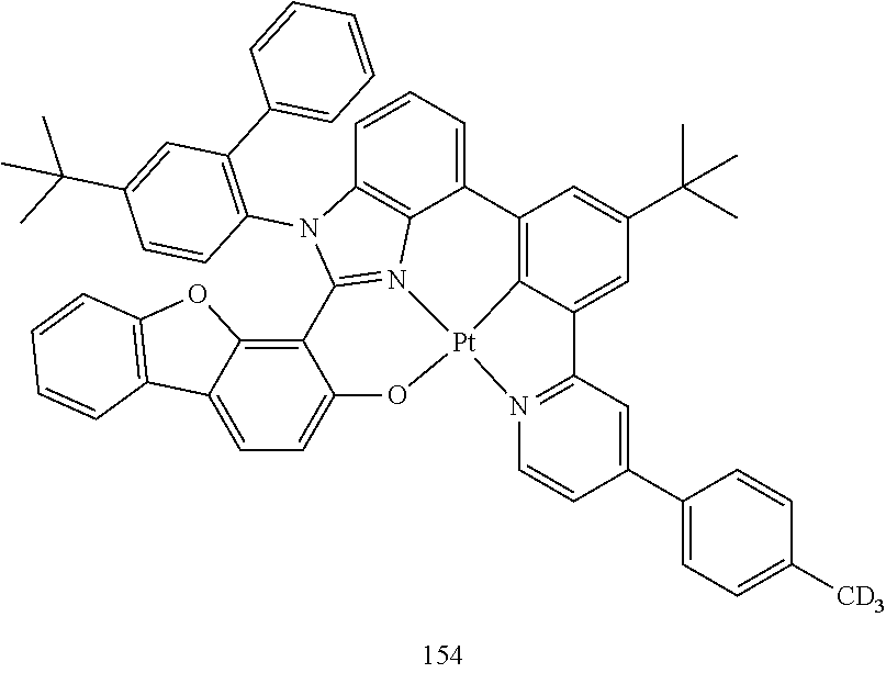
C12=C3C(=CC(C(C)(C)C)=C1)C1=N(C=CC(C4=CC=C([CD3])C=C4)=C1)[Pt]31N3=C(N(C4=C(C5=CC=CC=C5)C=C(C(C)(C)C)C=C4)C4=C3C2=CC=C4)C2=C3C(=CC=C2O1)C1=C(O3)C=CC=C1
